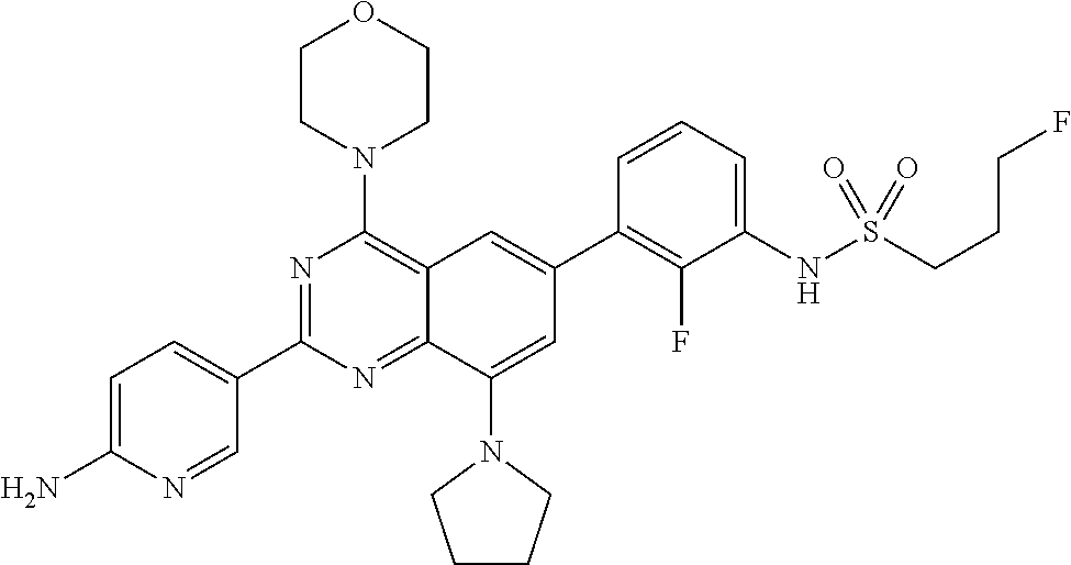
C1=C(N)N=CC(C2=NC(N3CCOCC3)=C3C(=N2)C(N2CCCC2)=CC(C2=C(F)C(NS(=O)(=O)CCCF)=CC=C2)=C3)=C1
